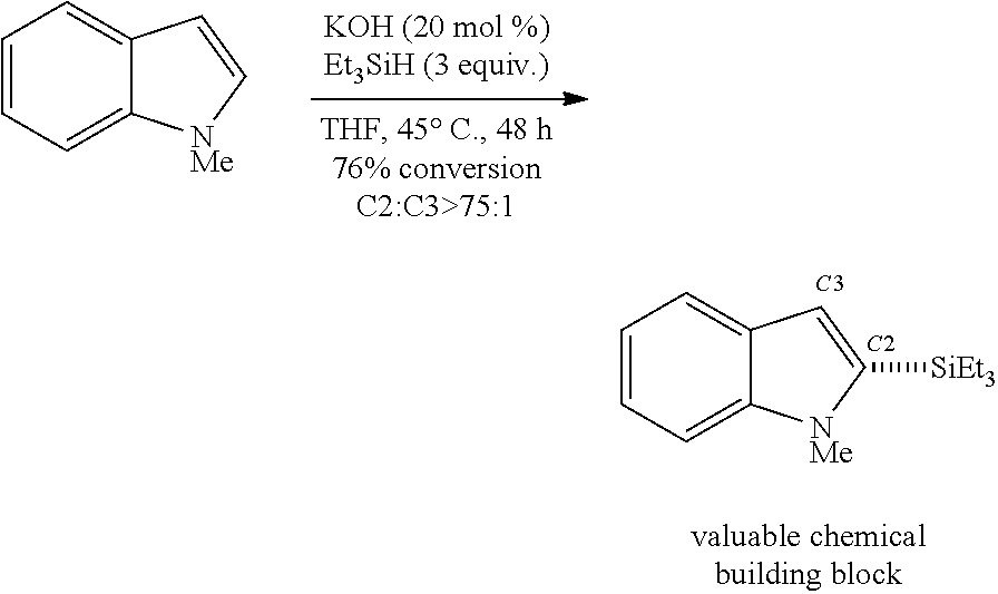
[NMe]1C=CC2=CC=CC=C12.[NMe]1C([SiEt3])=CC2=CC=CC=C12.[C3].[C2]
